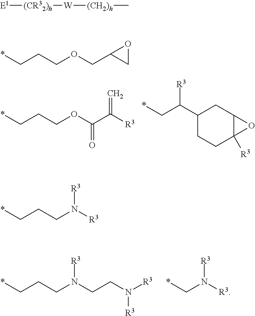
*CCCN([R3])[R3].*CCCOC(C([R3])=C)=O.*CC(C1CCC2([R3])C(C1)O2)[R3].*CCCN([R3])CCN([R3])[R3].*CN([R3])[R3].[E1][(CR32)h][W][(CH2)h]C.*CCCOCC1CO1
